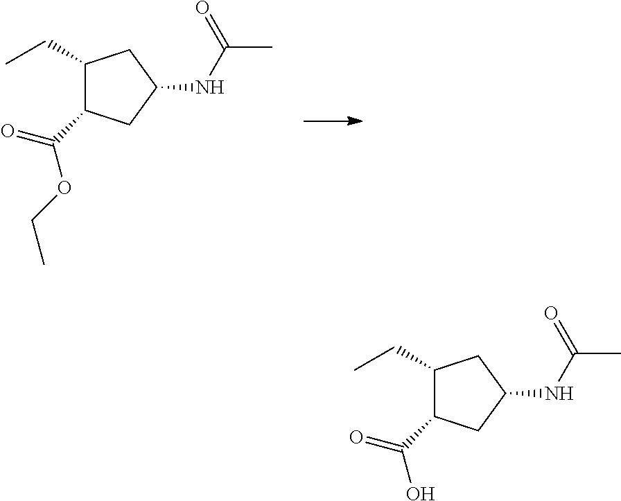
C1(CC)C(C(=O)OCC)CC(NC(C)=O)C1.C1(CC)C(C(=O)O)CC(NC(C)=O)C1
